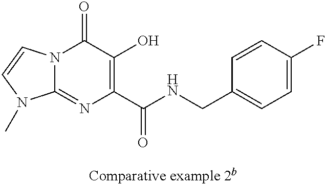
N12C(=NC(C(NCC3=CC=C(F)C=C3)=O)=C(O)C1=O)N(C)C=C2
